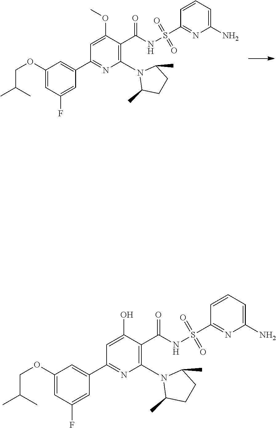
N1(C2=C(C(NS(=O)(=O)C3=NC(N)=CC=C3)=O)C(OC)=CC(C3=CC(OCC(C)C)=CC(F)=C3)=N2)C(C)CCC1C.N1(C2=C(C(NS(=O)(=O)C3=NC(N)=CC=C3)=O)C(O)=CC(C3=CC(OCC(C)C)=CC(F)=C3)=N2)C(C)CCC1C
